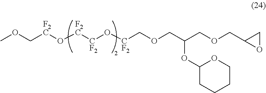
O([CF2]COCC(COCC1OC1)OC1OCCCC1)[CF2][F2C]O[F2C]COC
